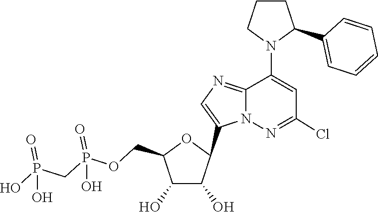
C1(C2C(O)C(O)C(COP(=O)(O)CP(=O)(O)O)O2)=CN=C2C(N3C(C4=CC=CC=C4)CCC3)=CC(Cl)=NN12
